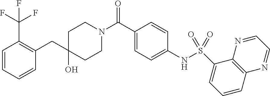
N(C1=CC=C(C(N2CCC(O)(CC3=C(C(F)(F)F)C=CC=C3)CC2)=O)C=C1)S(=O)(=O)C1=CC=CC2=C1N=CC=N2
